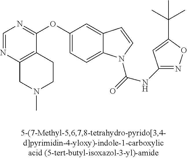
C1=NC2=C(C(OC3=CC=C4C(=C3)C=CN4C(=O)NC3=NOC(C(C)(C)C)=C3)=N1)CCN(C)C2
